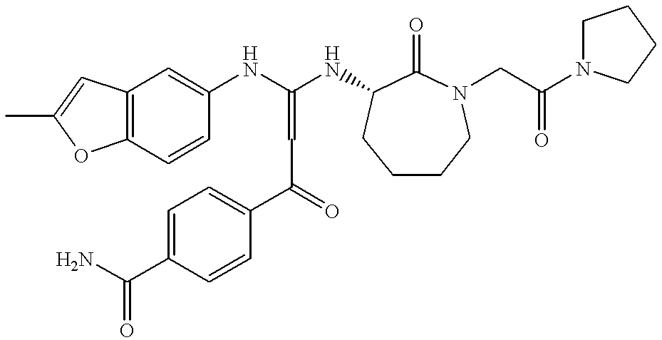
C12=C(C=CC(NC(NC3C(=O)N(CC(N4CCCC4)=O)CCCC3)=CC(C3=CC=C(C(N)=O)C=C3)=O)=C1)OC(C)=C2
